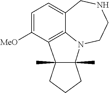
C1=C([MeO])C2=C3C(=C1)CNCCN3C1(C)C2(C)CCC1
